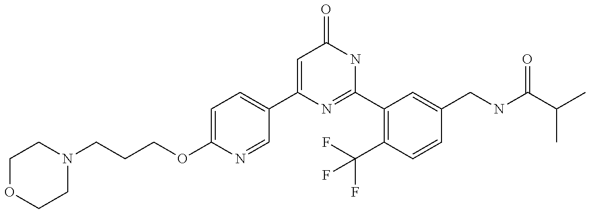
C1(C2=CC=C(OCCCN3CCOCC3)N=C2)=CC(=O)NC(C2=C(C(F)(F)F)C=CC(CNC(C(C)C)=O)=C2)=N1
